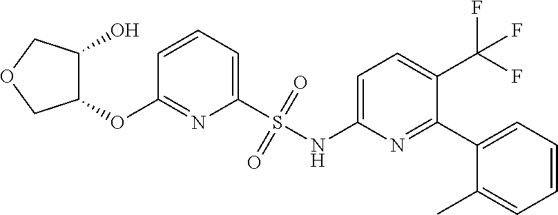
C1(S(NC2=CC=C(C(F)(F)F)C(C3=CC=CC=C3C)=N2)(=O)=O)=CC=CC(OC2C(O)COC2)=N1
